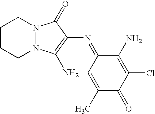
C1CCN2N(C1)C(=O)C(N=C1C=C(C)C(=O)C(Cl)=C1N)=C2N
